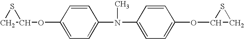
C1=C(OC2SC2)C=CC(N(C)C2=CC=C(OC3CS3)C=C2)=C1
